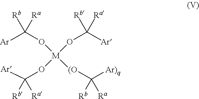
[Ar]C(O[M](OC([Ar])([Rb])[Ra])([(O]C([Ar)q])([Rb])[Ra])OC([Ar])([Rb])[Ra])([Rb])[Ra]
